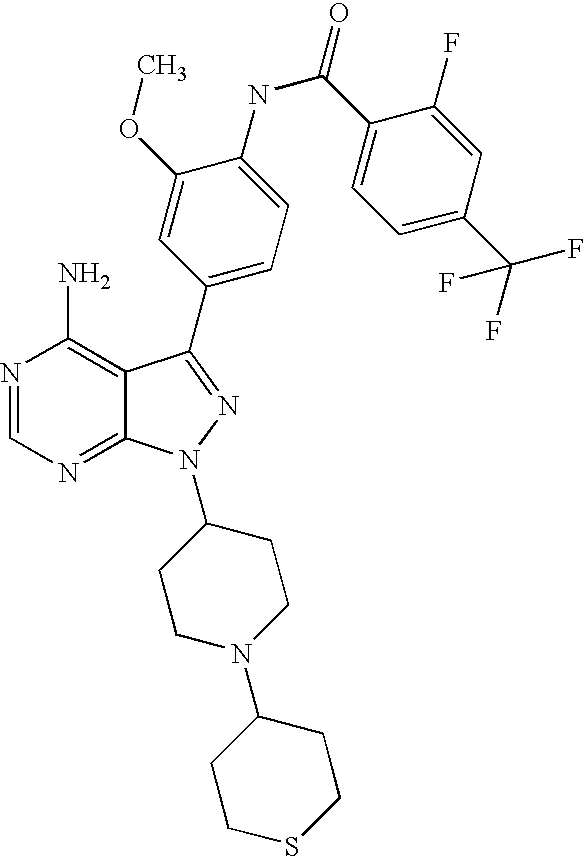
N1=CN=C2C(=C1N)C(C1=CC=C(NC(C3=CC=C(C(F)(F)F)C=C3F)=O)C(OC)=C1)=NN2C1CCN(C2CCSCC2)CC1
